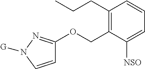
C1=CN([G])N=C1OCC1=C(CCC)C=CC=C1[NSO]
